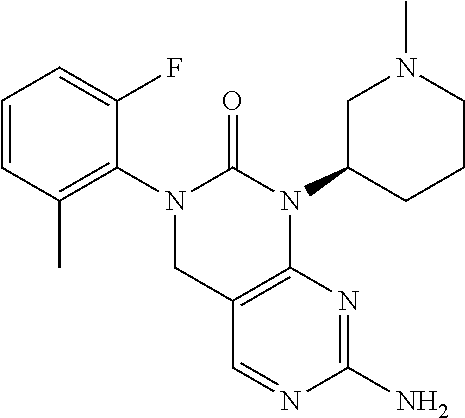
C1=CC(C)=C(N2C(=O)N(C3CCCN(C)C3)C3=C(C2)C=NC(N)=N3)C(F)=C1
